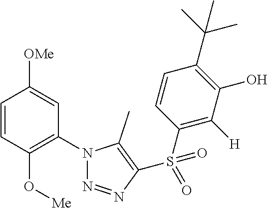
C1=CC(O[Me])=C(N2N=NC(S(C3=C([H])C(O)=C(C(C)(C)C)C=C3)(=O)=O)=C2C)C=C1[OMe]
